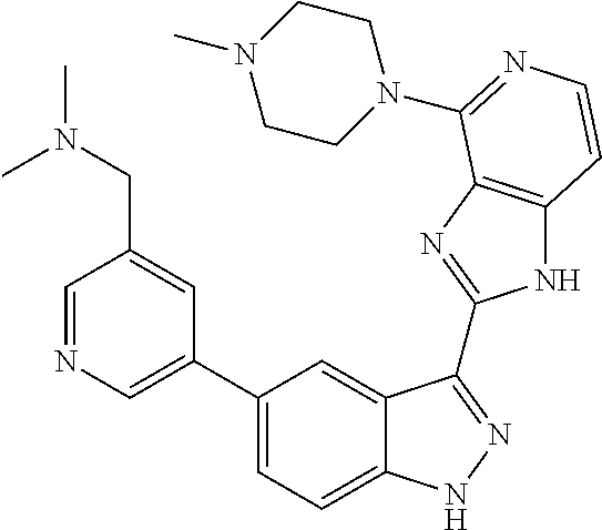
C1(C2=CN=CC(CN(C)C)=C2)=CC=C2C(=C1)C(C1=NC3=C(N1)C=CN=C3N1CCN(C)CC1)=NN2
